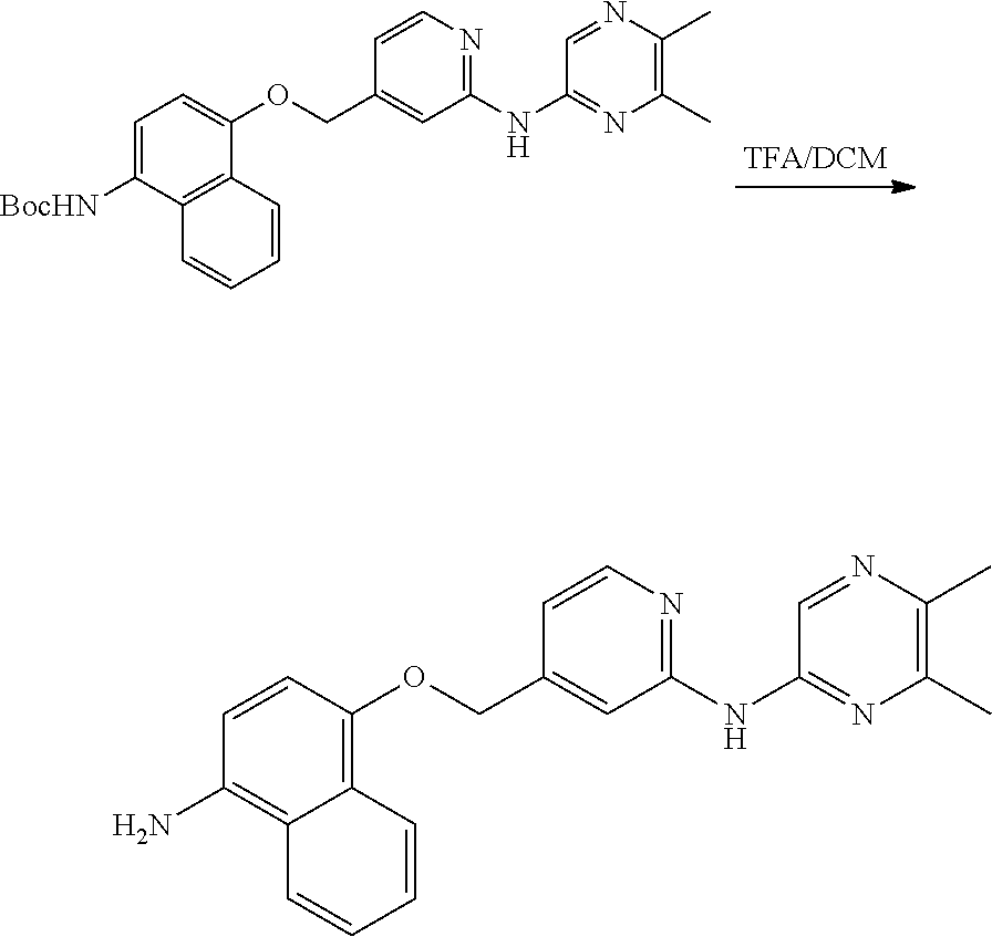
C1=C([BocHN])C2=C(C(OCC3=CC(NC4=NC(C)=C(C)N=C4)=NC=C3)=C1)C=CC=C2.C1=CC(OCC2=CC(NC3=NC(C)=C(C)N=C3)=NC=C2)=C2C(=C1N)C=CC=C2
